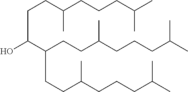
C(C(C(CCC(CCCC(C)C)C)CCC(CCCC(C)C)C)O)CC(CCCC(C)C)C
